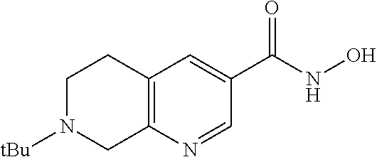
C12=C(N=CC(C(NO)=O)=C1)CN([tBu])CC2
